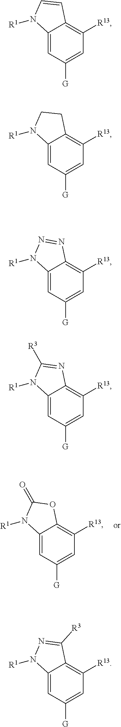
C12=CC([G])=CC([R13])=C1OC(=O)N2[R1].C12=CC([G])=CC([R13])=C1C=CN2[R1].C12=CC([G])=CC([R13])=C1CCN2[R1].C12=CC([G])=CC([R13])=C1N=NN2[R1].C12=CC([G])=CC([R13])=C1N=C([R3])N2[R1].C12=CC([G])=CC([R13])=C1C([R3])=NN2[R1]
